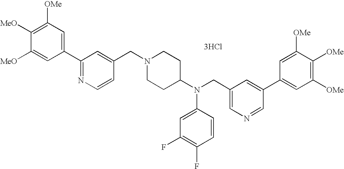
C1=C([MeO])C([MeO])=C([OMe])C=C1C1=NC=CC(CN2CCC(N(CC3=CN=CC(C4=CC([OMe])=C([OMe])C([OMe])=C4)=C3)C3=CC(F)=C(F)C=C3)CC2)=C1.[3HCl]
